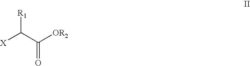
[X]C(C([OR2])=O)[R1]
